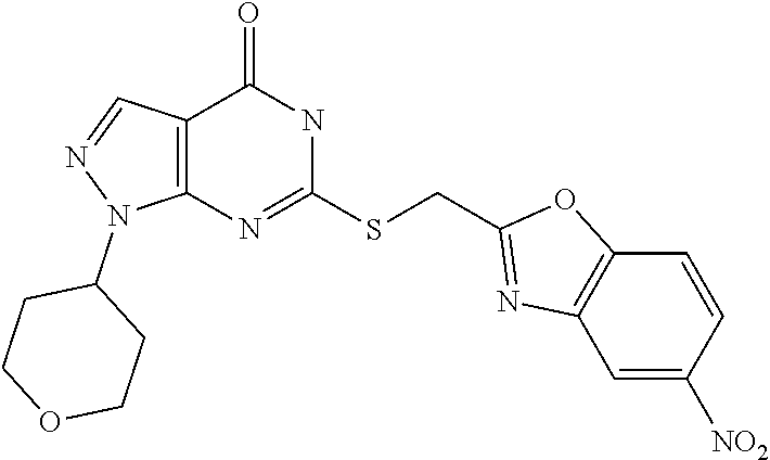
C12=C(N=C(SCC3=NC4=C(O3)C=CC([NO2])=C4)NC1=O)N(C1CCOCC1)N=C2
